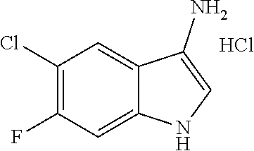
C1(Cl)=C(F)C=C2C(=C1)C(N)=CN2.Cl
